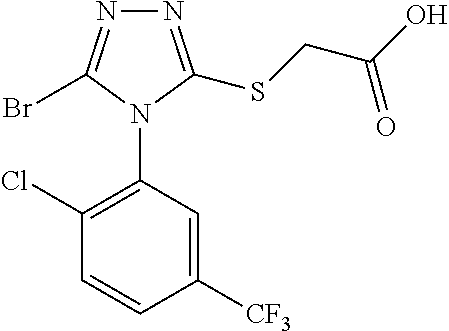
C1([CF3])=CC(N2C(Br)=NN=C2SCC(O)=O)=C(Cl)C=C1
